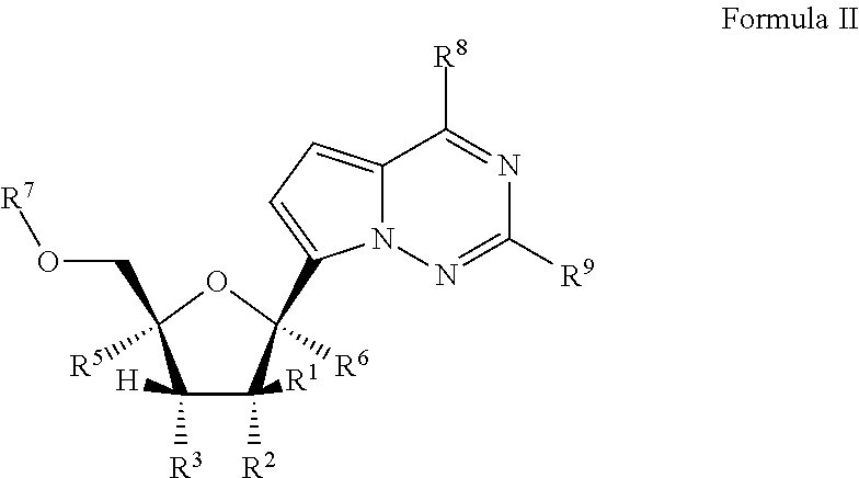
C1([R3])([H])C([R2])([R1])C(C2=CC=C3N2N=C([R9])N=C3[R8])([R6])OC1([R5])CO[R7]
